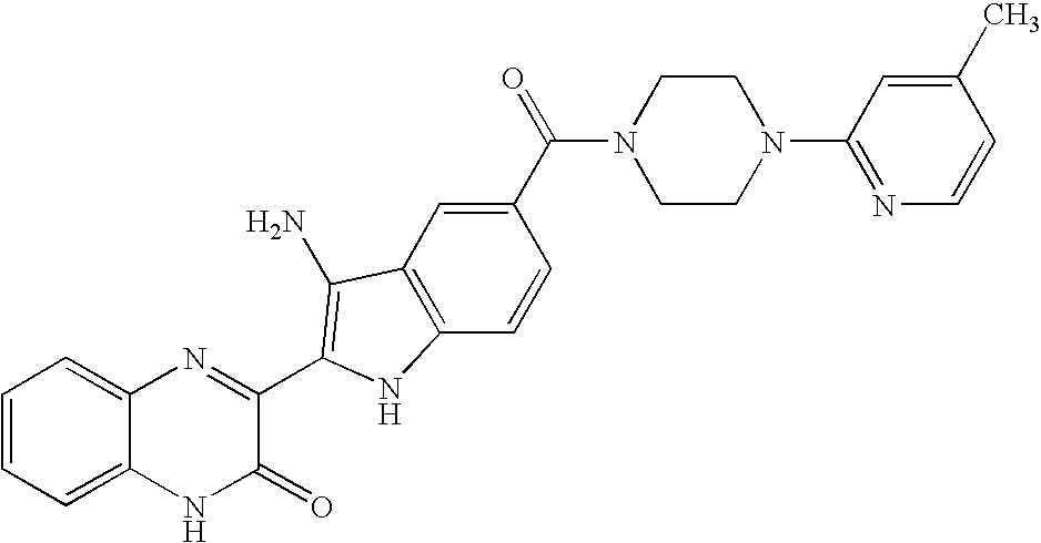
C1=C2C(=CC=C1)N=C(C1=C(N)C3=C(C=CC(C(=O)N4CCN(C5=NC=CC(C)=C5)CC4)=C3)N1)C(=O)N2
